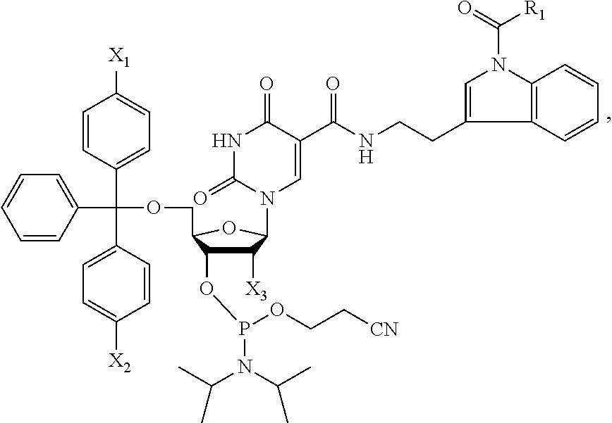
C1=CC=CC2=C1C(CCNC(=O)C1=CN(C3C([X3])C(OP(OCC[CN])N(C(C)C)C(C)C)C(COC(C4=CC=CC=C4)(C4=CC=C([X1])C=C4)C4=CC=C([X2])C=C4)O3)C(=O)NC1=O)=CN2C([R1])=O
